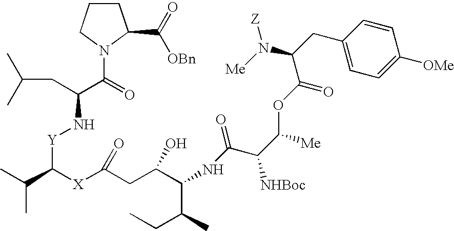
C1CCN(C(C(CC(C)C)N[Y]C(C(C)C)[X]C(CC(C(NC(C(C([Me])OC(C(CC2=CC=C([OMe])C=C2)N([Me])[Z])=O)[NHBoc])=O)C(C)CC)O)=O)=O)C1C(=O)[OBn]
